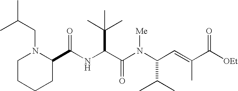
N(C(C(N(C(C(C)C)C=C(C)C([OEt])=O)[Me])=O)C(C)(C)C)C(C1N(CC(C)C)CCCC1)=O
